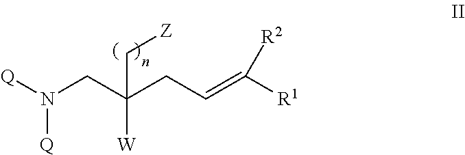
C([W])(CN([Q])[Q])(CC=C([R1])[R2])C[Z]
